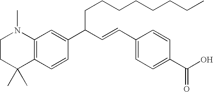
C12=C(C=CC(C(C=CC3=CC=C(C(O)=O)C=C3)CCCCCCCC)=C1)C(C)(C)CCN2C
